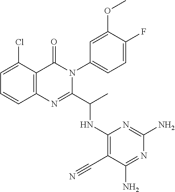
C1=C(Cl)C2=C(C=C1)N=C(C(C)NC1=C(C#N)C(N)=NC(N)=N1)N(C1=CC=C(F)C(OC)=C1)C2=O
